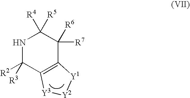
N1C([R2])([R3])C2=C(C([R6])([R7])C1([R4])[R5])[Y1][Y2][Y3]2
